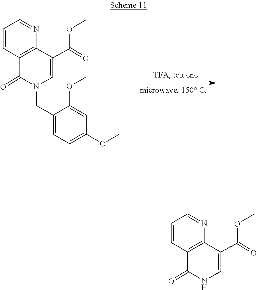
C1=C(OC)C=C(OC)C(CN2C=C(C(=O)OC)C3=C(C=CC=N3)C2=O)=C1.N1C=C(C(=O)OC)C2=C(C=CC=N2)C1=O
